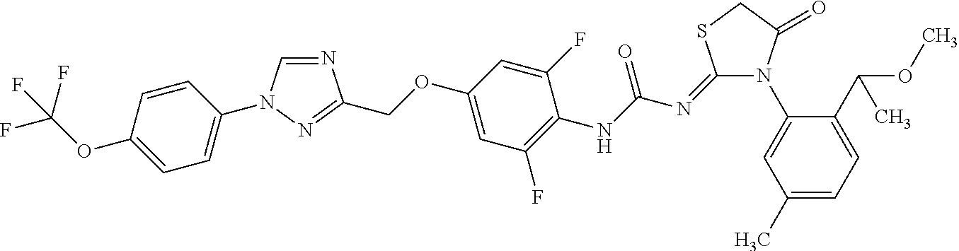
N1=CN(C2=CC=C(OC(F)(F)F)C=C2)N=C1COC1=CC(F)=C(NC(N=C2N(C3=CC(C)=CC=C3C(OC)C)C(=O)CS2)=O)C(F)=C1
